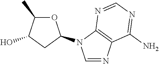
O1C(C)C(O)CC1N1C=NC2=C1N=CN=C2N
